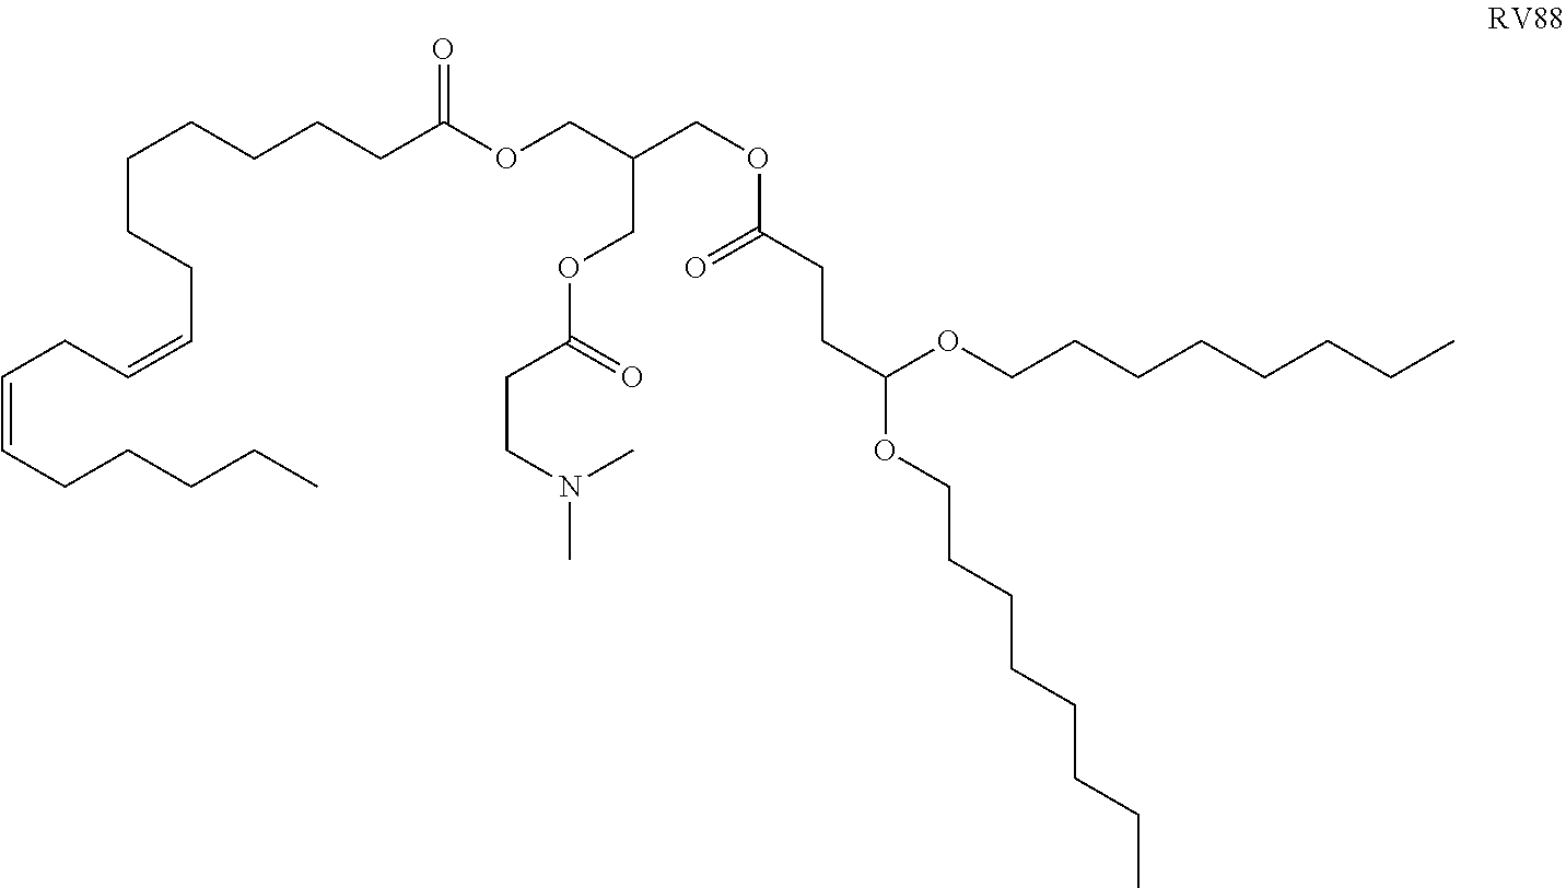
C(CCCCC(OCC(COC(CCC(OCCCCCCCC)OCCCCCCCC)=O)COC(CCN(C)C)=O)=O)CCC=CCC=CCCCCC
